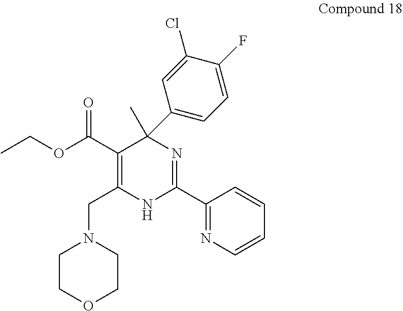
CC1(C2=CC=C(F)C(Cl)=C2)C(C(OCC)=O)=C(CN2CCOCC2)NC(C2=NC=CC=C2)=N1
